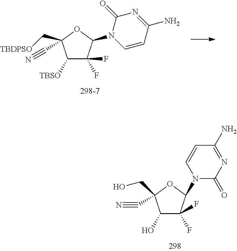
C1(O)C(F)(F)C(N2C(=O)N=C(N)C=C2)OC1(CO)C#N.C1([TBSO])C(F)(F)C(N2C=CC(N)=NC2=O)OC1(C[TBDPSO])C#N
